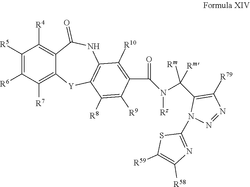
C12=C([R4])C([R5])=C([R6])C([R7])=C1[Y]C1=C(NC2=O)C([R10])=C(C(=O)N([Rz])C(C2=C([R79])N=NN2C2=NC([R58])=C([R59])S2)([Rm])[Rm])C([R9])=C1[R8]
